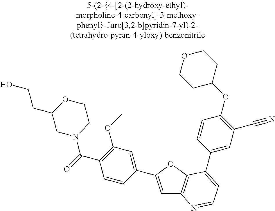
C1=C(C2=CC(OC)=C(C(=O)N3CCOC(CCO)C3)C=C2)OC2=C1N=CC=C2C1=CC(C#N)=C(OC2CCOCC2)C=C1
